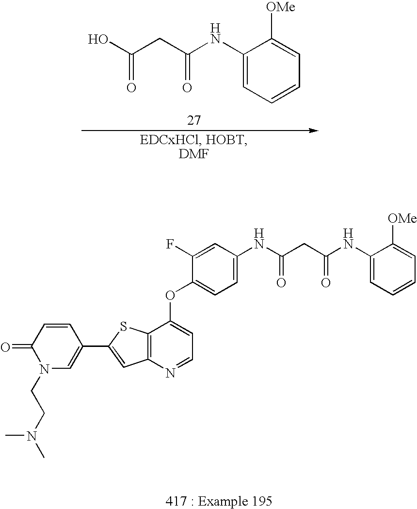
N1(CCN(C)C)C=C(C2=CC3=C(C(OC4=CC=C(NC(CC(NC5=CC=CC=C5[OMe])=O)=O)C=C4F)=CC=N3)S2)C=CC1=O.C(CC(NC1=CC=CC=C1[OMe])=O)(O)=O
